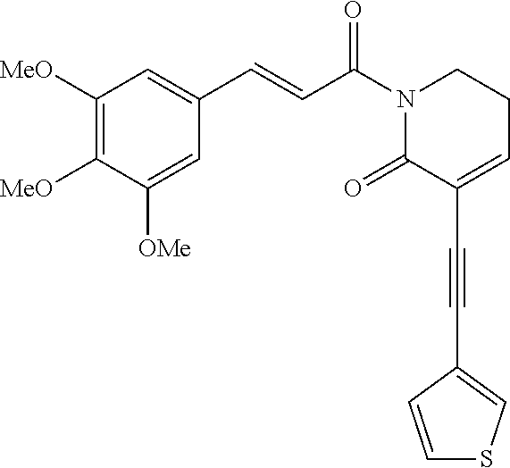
C1([MeO])=C([MeO])C([OMe])=CC(C=CC(N2C(=O)C(C#CC3=CSC=C3)=CCC2)=O)=C1
